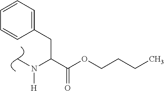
CN(C(C(=O)OCCCC)CC1=CC=CC=C1)[H]
